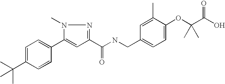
C1=C(C(C)(C)C)C=CC(C2=CC(C(NCC3=CC=C(OC(C(O)=O)(C)C)C(C)=C3)=O)=NN2C)=C1
